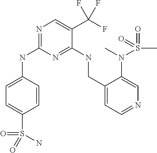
C1=CC(NC2=NC=C(C(F)(F)F)C(NCC3=CC=NC=C3N(C)S(C)(=O)=O)=N2)=CC=C1S(=O)(=O)N
